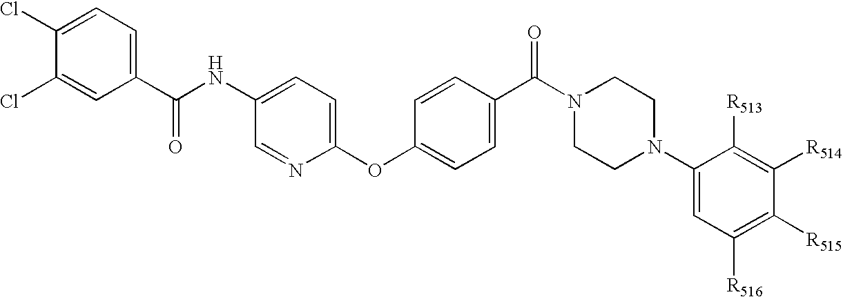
C1(C(NC2=CC=C(OC3=CC=C(C(N4CCN(C5=CC([R516])=C([R515])C([R514])=C5[R513])CC4)=O)C=C3)N=C2)=O)=CC=C(Cl)C(Cl)=C1
